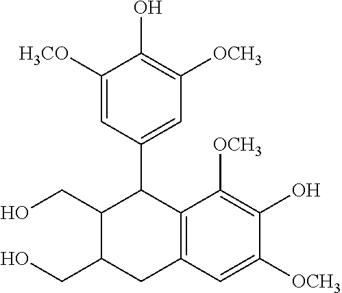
C1([H3CO])=CC(C2C(CO)C(CO)CC3=C2C([OCH3])=C(O)C([OCH3])=C3)=CC([OCH3])=C1O
